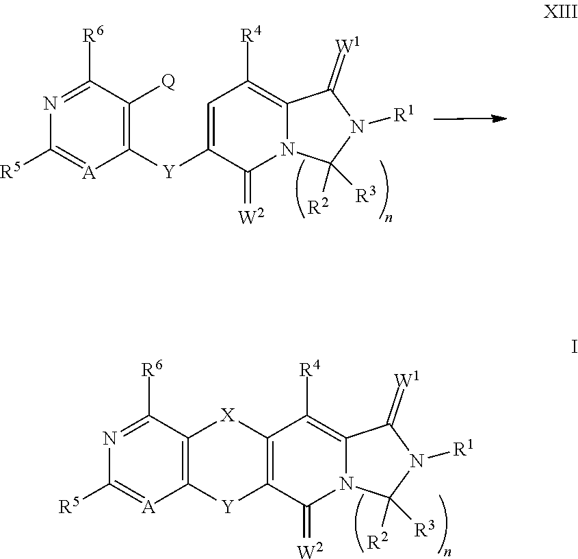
N1=C([R6])C2=C([A]=C1[R5])[Y]C1=C(C([R4])=C3N(C1=[W2])C([R2])([R3])N([R1])C3=[W1])[X]2.N1=C([R6])C([Q])=C([Y]C2=CC([R4])=C3N(C2=[W2])C([R2])([R3])N([R1])C3=[W1])[A]=C1[R5]
